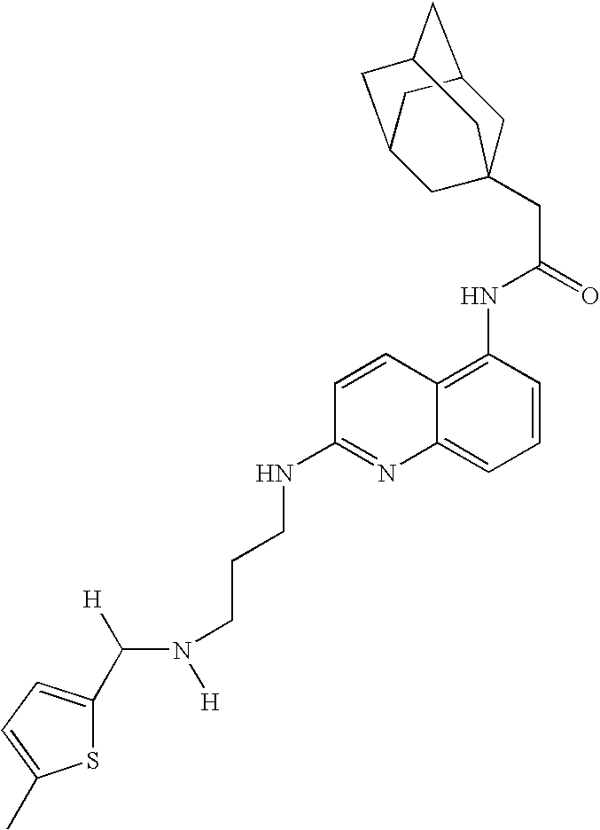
C([H])(N([H])CCCNC1=NC2=CC=CC(NC(CC34CC5CC(CC(C3)C5)C4)=O)=C2C=C1)C1=CC=C(C)S1
